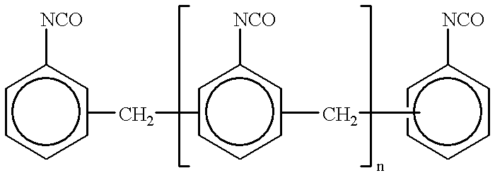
c1cccc(Cc2cccc(CC)cc([NCO])c2)cc1[NCO].c1ccccc1[NCO]
